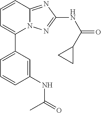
C1=C(C2=CC=CC3=NC(NC(=O)C4CC4)=NN23)C=C(NC(=O)C)C=C1
